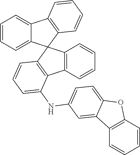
C1=CC2=C(C=C1)C1=C(C23C2=C(C4=CC=CC=C34)C=CC=C2)C=CC=C1NC1=CC=C2C(=C1)C1=C(O2)C=CC=C1
